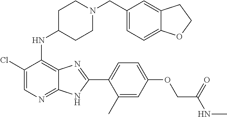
C1(Cl)=CN=C2C(=C1NC1CCN(CC3=CC=C4C(=C3)CCO4)CC1)N=C(C1=CC=C(OCC(NC)=O)C=C1C)N2
